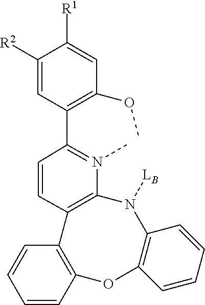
C12=C(N(C)=C(C3=C(OC)C=C([R1])C([R2])=C3)C=C1)N([LB])C1=C(OC3=C2C=CC=C3)C=CC=C1
